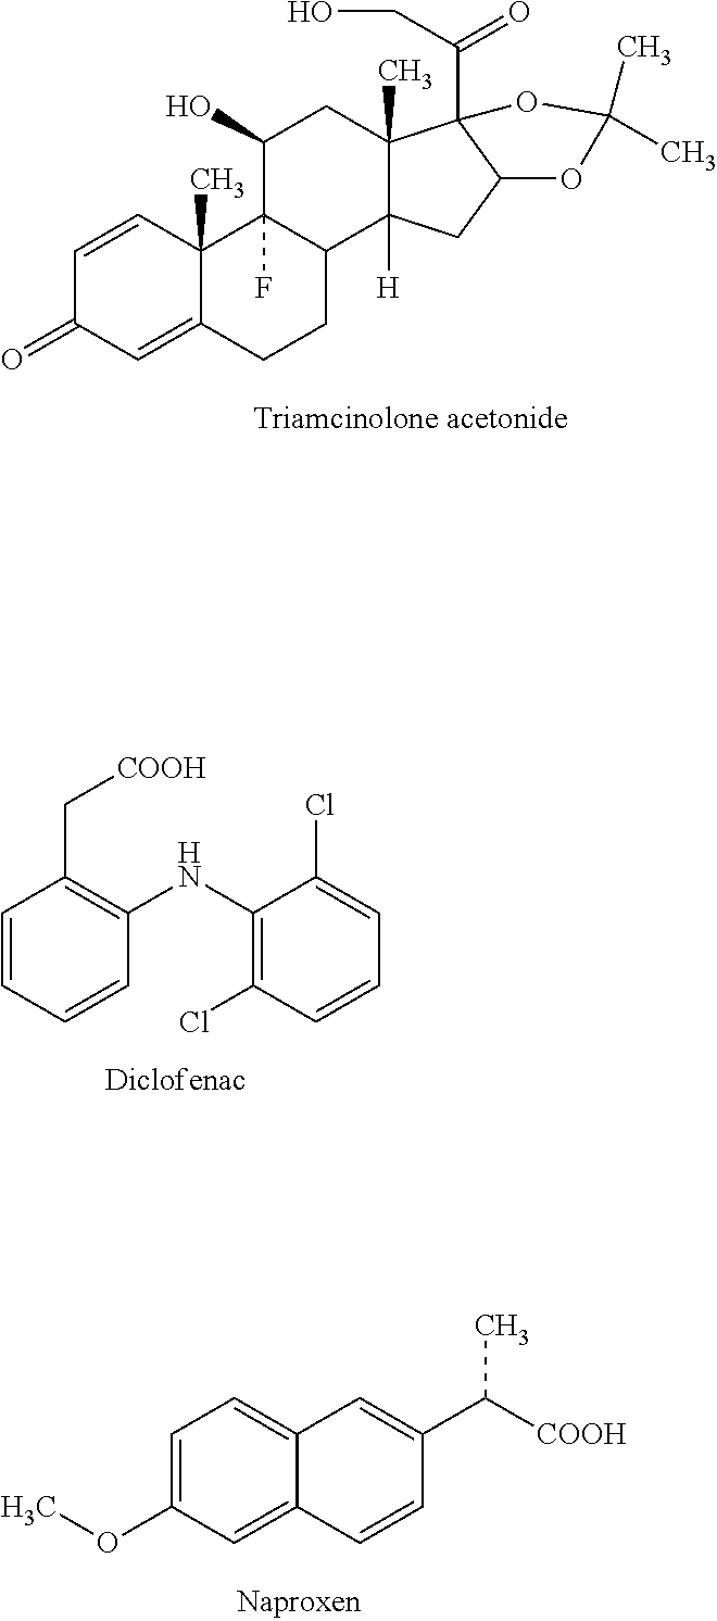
C1=CC2(C)C(=CC1=O)CCC1C2(F)C(O)CC2(C)C1([H])CC1C2(C(=O)CO)OC(C)(C)O1.C1=CC=CC(NC2=C(Cl)C=CC=C2Cl)=C1C[COOH].C1=C(OC)C=C2C(=C1)C=C(C([COOH])C)C=C2
